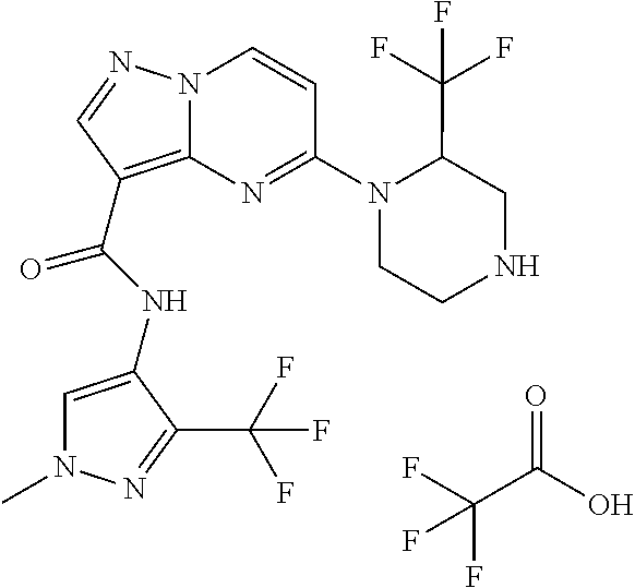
N12C(=C(C(NC3=CN(C)N=C3C(F)(F)F)=O)C=N1)N=C(N1CCNCC1C(F)(F)F)C=C2.C(C(F)(F)F)(=O)O
